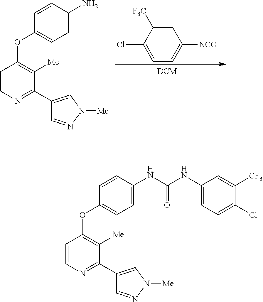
C1=C([F3C])C(Cl)=CC=C1[NCO].C1=CN=C(C2=CN([Me])N=C2)C([Me])=C1OC1=CC=C(N)C=C1.C1=CN=C(C2=CN([Me])N=C2)C([Me])=C1OC1=CC=C(NC(NC2=CC=C(Cl)C([CF3])=C2)=O)C=C1
